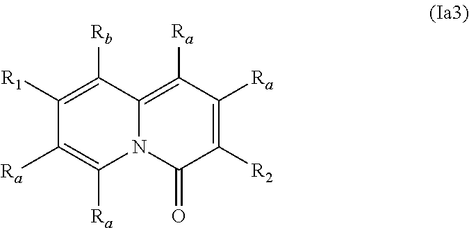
C1([R2])=C([Ra])C([Ra])=C2N(C1=O)C([Ra])=C([Ra])C([R1])=C2[Rb]
